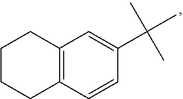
C12=C(C=CC(C(C)(C)C)=C1)CCCC2
